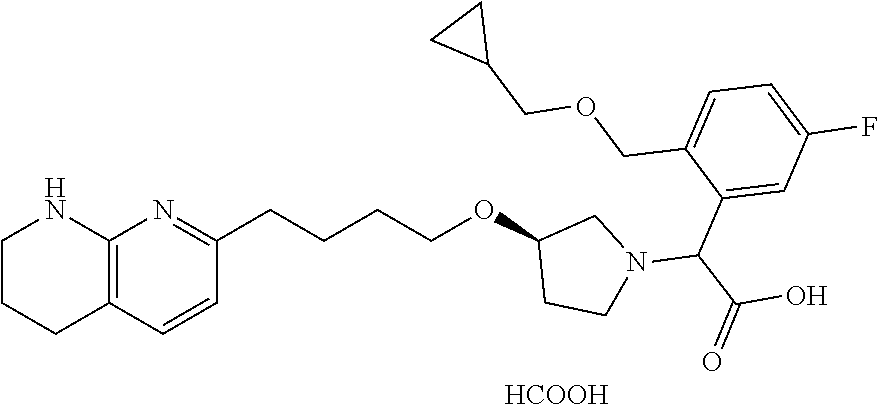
[HCOOH].C12=C(C=CC(CCCCOC3CCN(C(C(=O)O)C4=CC(F)=CC=C4COCC4CC4)C3)=N1)CCCN2
